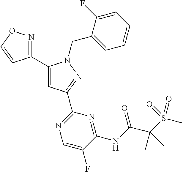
C1(C2=NOC=C2)=CC(C2=NC=C(F)C(NC(=O)C(S(C)(=O)=O)(C)C)=N2)=NN1CC1=CC=CC=C1F
